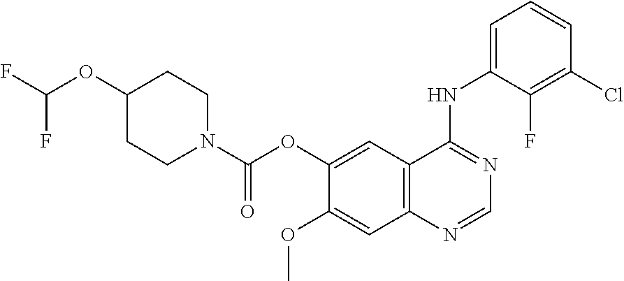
C12=C(C=C(OC(N3CCC(OC(F)F)CC3)=O)C(OC)=C1)C(NC1=CC=CC(Cl)=C1F)=NC=N2
